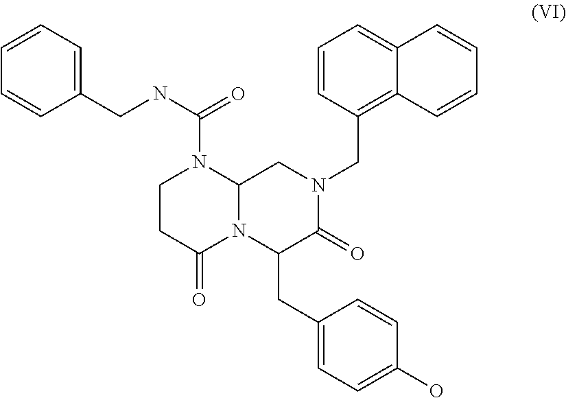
C1CC(=O)N2C(N1C(NCC1=CC=CC=C1)=O)CN(CC1=C3C(=CC=C1)C=CC=C3)C(=O)C2CC1=CC=C(O)C=C1
